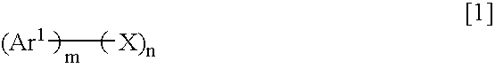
[(Ar1][X)n]
